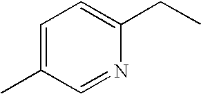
C1=C(C)C=NC(CC)=C1
